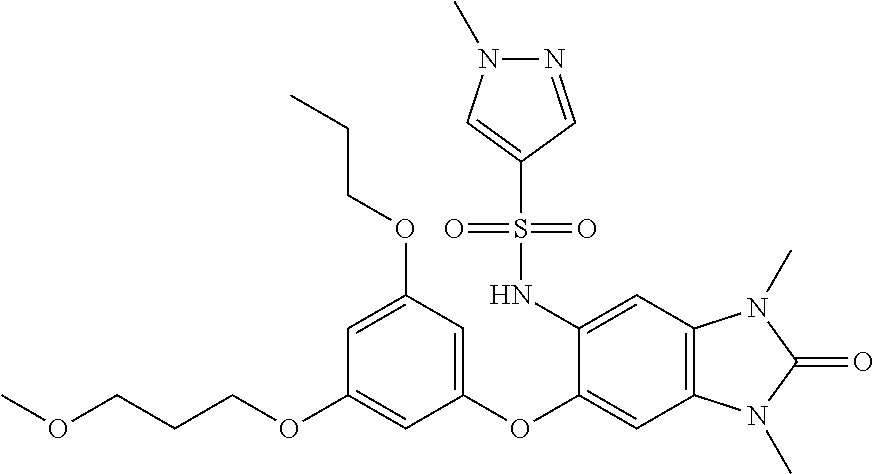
O(CCCOC1=CC(OC2=CC3=C(C=C2NS(C2=CN(C)N=C2)(=O)=O)N(C)C(=O)N3C)=CC(OCCC)=C1)C
